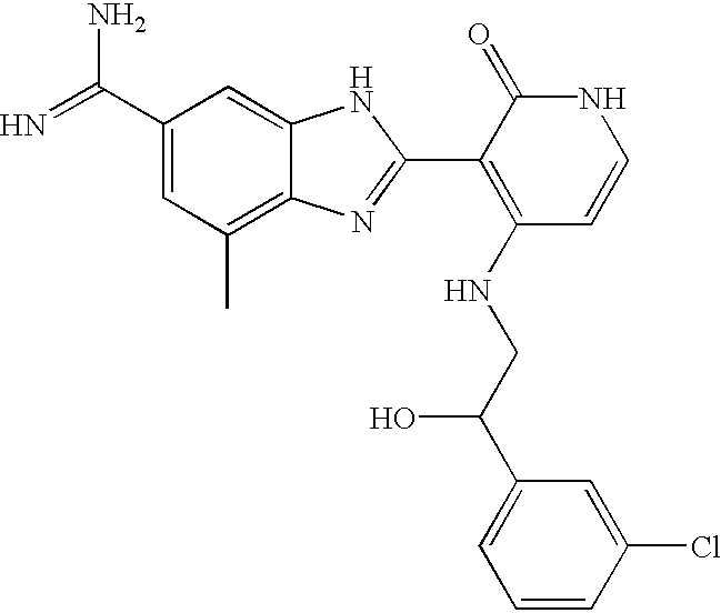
C1(C(=N)N)=CC(C)=C2C(=C1)NC(C1=C(NCC(C3=CC=CC(Cl)=C3)O)C=CNC1=O)=N2
